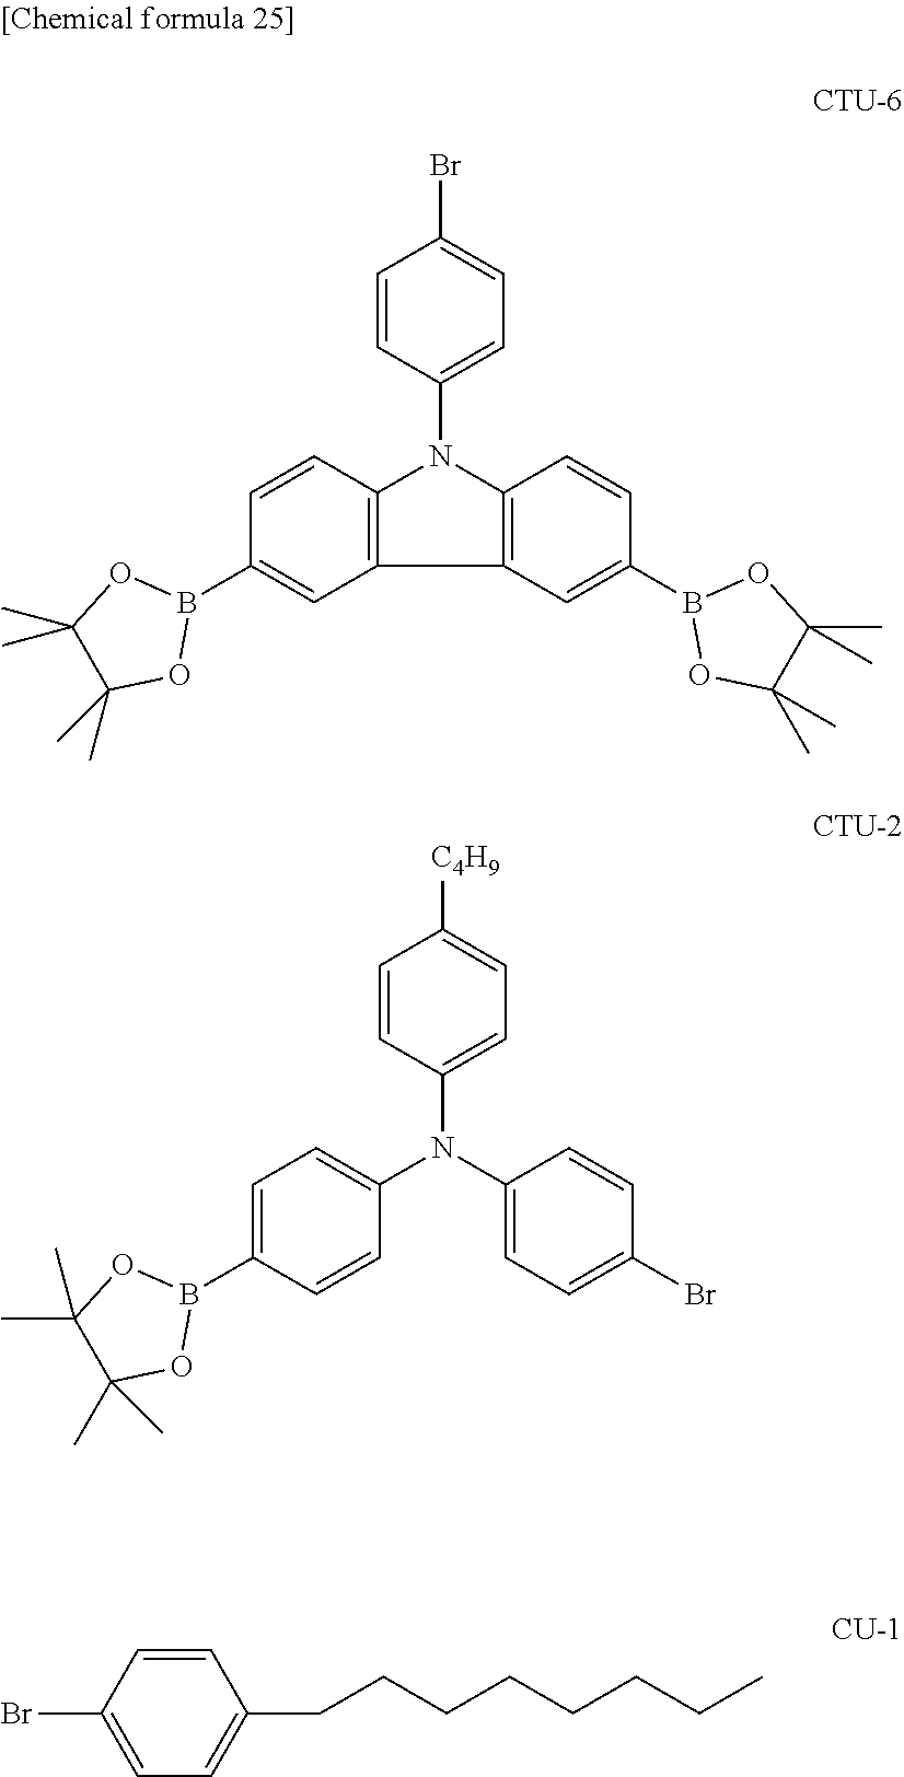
C1=CC(N2C3=C(C=C(B4OC(C)(C)C(C)(C)O4)C=C3)C3=C2C=CC(B2OC(C)(C)C(C)(C)O2)=C3)=CC=C1Br.C1=CC(N(C2=CC=C(B3OC(C)(C)C(C)(C)O3)C=C2)C2=CC=C(Br)C=C2)=CC=C1[C4H9].C1=C(Br)C=CC(CCCCCCCC)=C1
